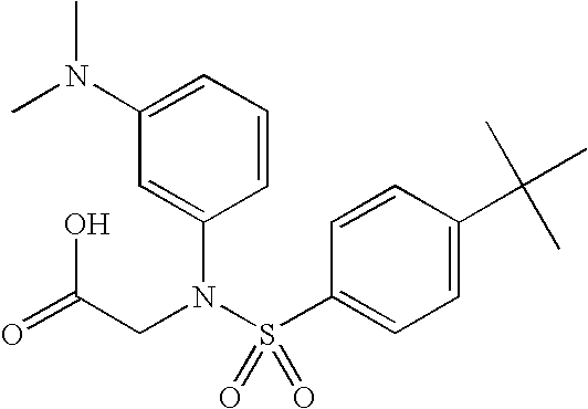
C1=CC=C(N(C)C)C=C1N(S(=O)(=O)C1=CC=C(C(C)(C)C)C=C1)CC(=O)O
